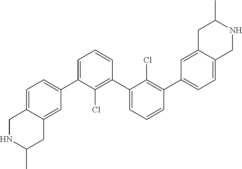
C1=C(C2=CC=C3C(=C2)CC(C)NC3)C(Cl)=C(C2=CC=CC(C3=CC=C4C(=C3)CC(C)NC4)=C2Cl)C=C1
